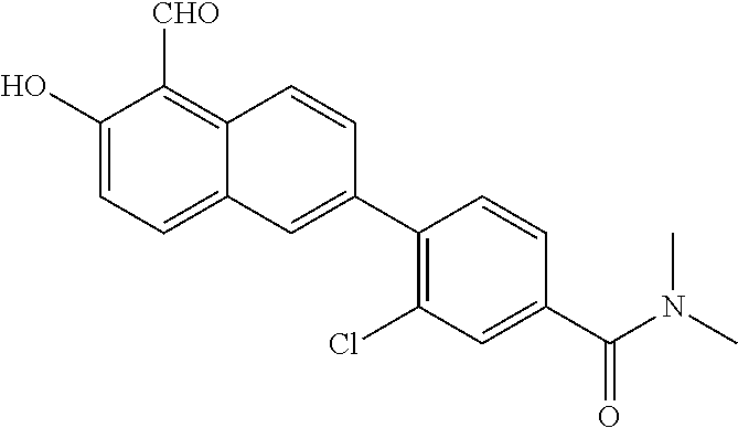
C1(O)=CC=C2C(=C1[CHO])C=CC(C1=C(Cl)C=C(C(N(C)C)=O)C=C1)=C2
